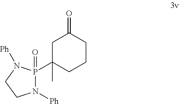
N1([Ph])P(=O)(C2(C)CCCC(=O)C2)N([Ph])CC1
